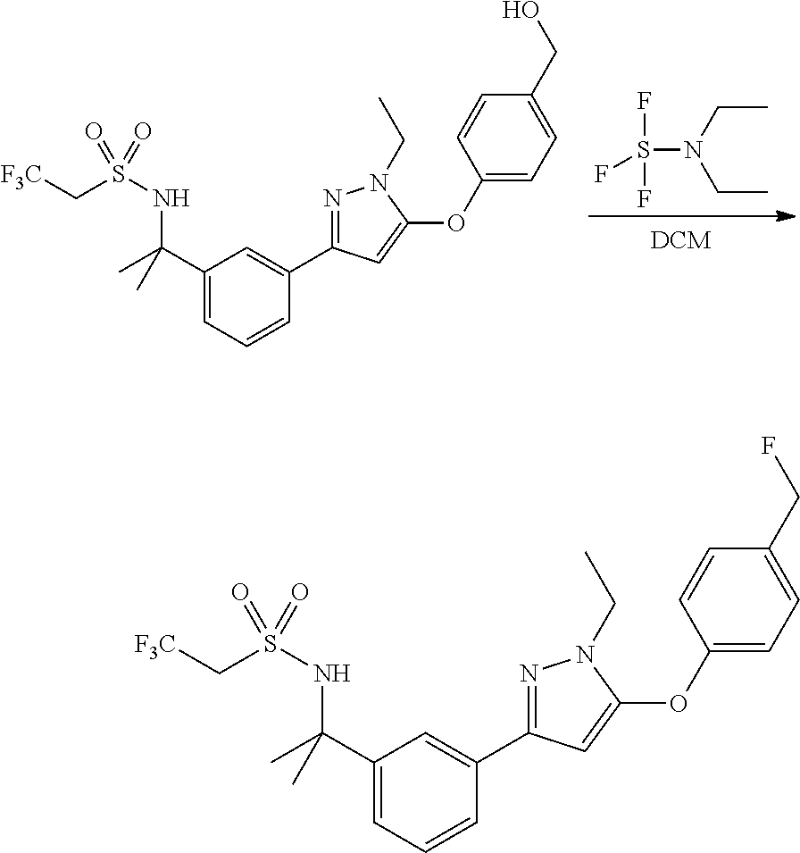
CCN(CC)S(F)(F)F.C1(C(C)(NS(C[F3C])(=O)=O)C)=CC=CC(C2=NN(CC)C(OC3=CC=C(CO)C=C3)=C2)=C1.C1(C(C)(NS(C[F3C])(=O)=O)C)=CC=CC(C2=NN(CC)C(OC3=CC=C(CF)C=C3)=C2)=C1
